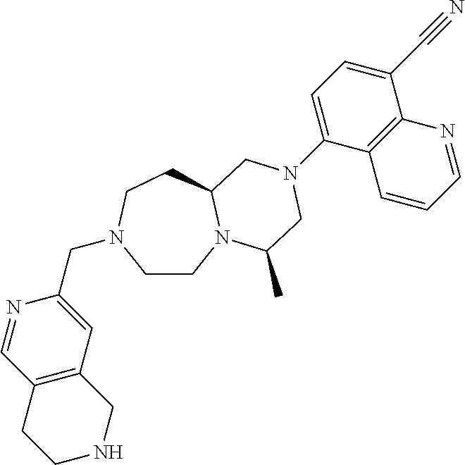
C1CN2C(CCN1CC1=CC3=C(C=N1)CCNC3)CN(C1=CC=C(C#N)C3=C1C=CC=N3)CC2C
